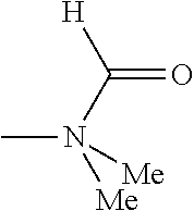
[H]C(N([Me])([Me])C)=O
